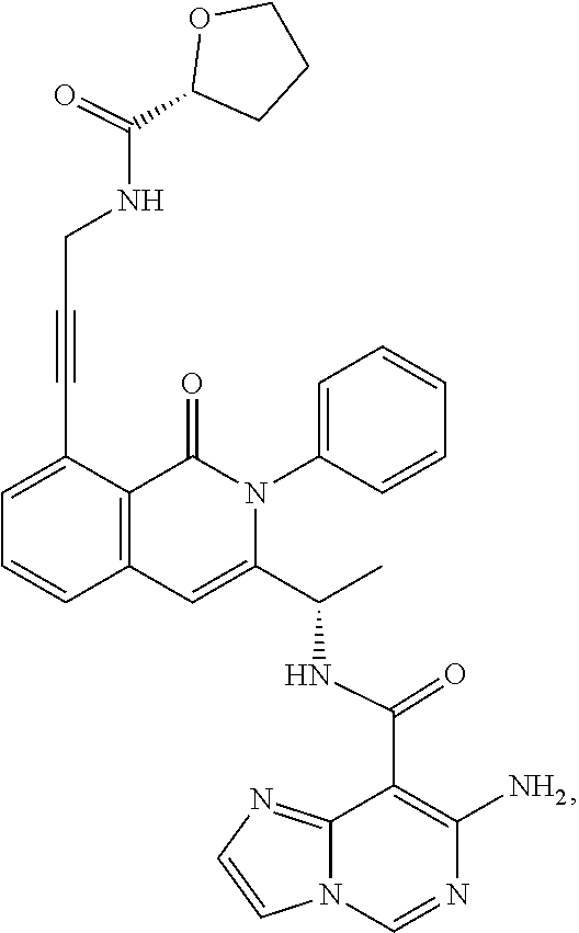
C1=C(C#CCNC(C2CCCO2)=O)C2=C(C=C1)C=C(C(C)NC(C1=C(N)N=CN3C1=NC=C3)=O)N(C1=CC=CC=C1)C2=O
